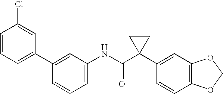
C1(NC(C2(C3=CC4=C(C=C3)OCO4)CC2)=O)=CC=CC(C2=CC=CC(Cl)=C2)=C1
